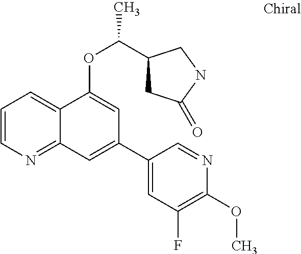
C1=CN=C2C(=C1)C(OC(C1CC(=O)NC1)C)=CC(C1=CC(F)=C(OC)N=C1)=C2
